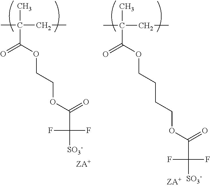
CC(CC)(C)C(OCCOC(C([SO3-])(F)F)=O)=O.CC(CC)(C)C(OCCCCOC(C([SO3-])(F)F)=O)=O
